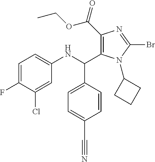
N1(C2CCC2)C(Br)=NC(C(OCC)=O)=C1C(C1=CC=C(C#N)C=C1)NC1=CC=C(F)C(Cl)=C1
